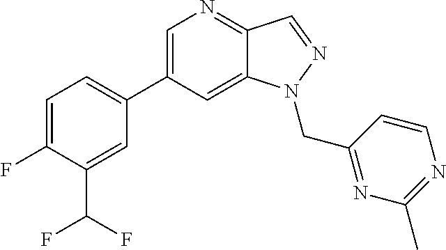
C1(C2=CC=C(F)C(C(F)F)=C2)=CN=C2C(=C1)N(CC1=NC(C)=NC=C1)N=C2
